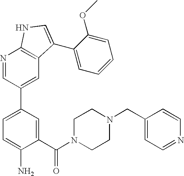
C1(C(N2CCN(CC3=CC=NC=C3)CC2)=O)=CC(C2=CC3=C(N=C2)NC=C3C2=CC=CC=C2OC)=CC=C1N
